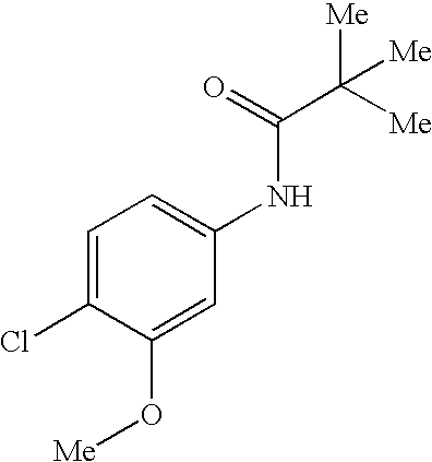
C1=C(Cl)C(O[Me])=CC(NC(=O)C([Me])([Me])[Me])=C1
